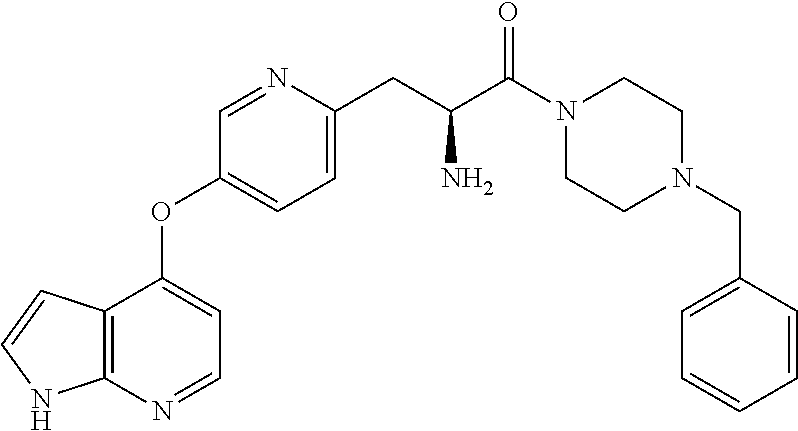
C12=C(N=CC=C1OC1=CC=C(CC(C(=O)N3CCN(CC4=CC=CC=C4)CC3)N)N=C1)NC=C2
